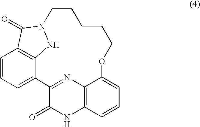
C1=CC=C2C3=C1C(=O)N(N3)CCCCCOC1=CC=CC3=C1N=C2C(=O)N3
